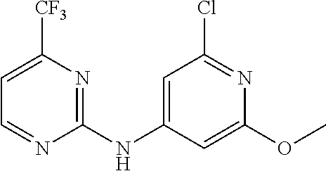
C1=C([CF3])N=C(NC2=CC(Cl)=NC(OC)=C2)N=C1
